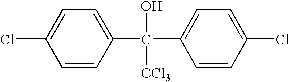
C1=CC(C(C2=CC=C(Cl)C=C2)(O)[CCl3])=CC=C1Cl
